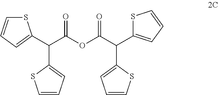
S1C=CC=C1C(C(OC(C(C1=CC=CS1)C1=CC=CS1)=O)=O)C1=CC=CS1
